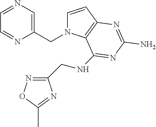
N1=C(CNC2=NC(N)=NC3=C2N(CC2=CN=CC=N2)C=C3)N=C(C)O1
